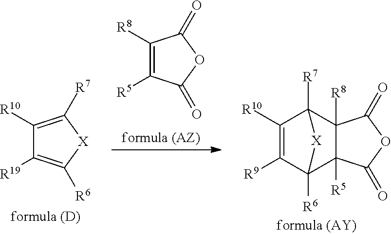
C1([R10])=C([R9])C2([R6])C3([R5])C([R8])(C1([R7])[X]2)C(=O)OC3=O.C1([R5])=C([R8])C(=O)OC1=O.C1([R19])=C([R6])[X]C([R7])=C1[R10]
